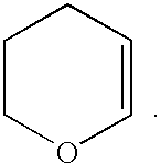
C1COC=CC1
